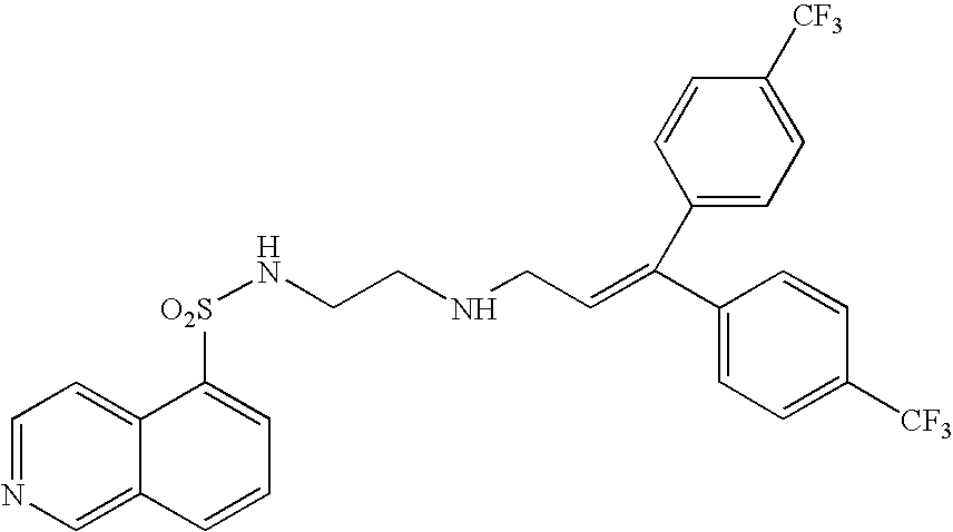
C1=NC=C2C(=C1)C([O2S]NCCNCC=C(C1=CC=C([CF3])C=C1)C1=CC=C([CF3])C=C1)=CC=C2
